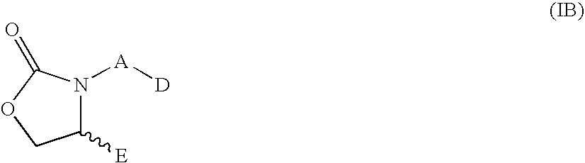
C1([E])N([A][D])C(=O)OC1
